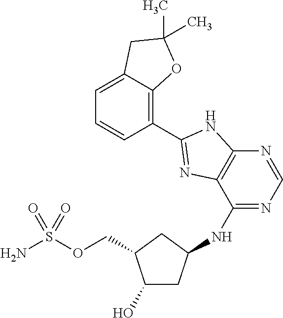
C1(O)CC(NC2=NC=NC3=C2N=C(C2=C4C(=CC=C2)CC(C)(C)O4)N3)CC1COS(N)(=O)=O
